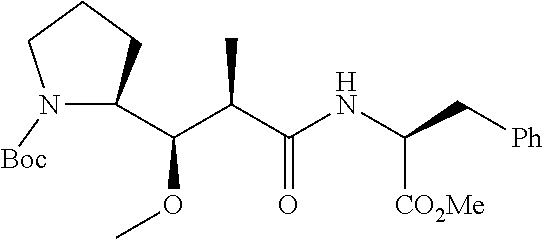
N1([Boc])C(C(C(C)C(NC(C[Ph])[CO2Me])=O)OC)CCC1
